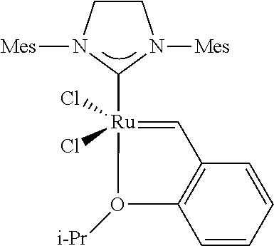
C1CN([Mes])C([Ru]2(Cl)(Cl)=CC3=C(C=CC=C3)O2[i-Pr])N1[Mes]
